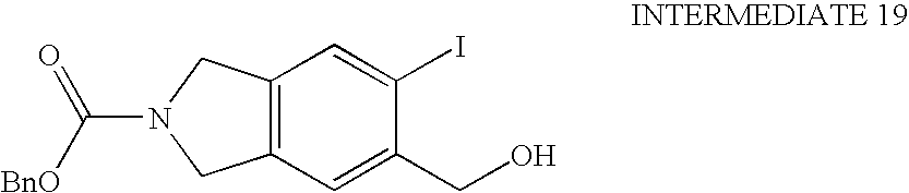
C12=C(C=C(CO)C(I)=C1)CN(C([BnO])=O)C2
